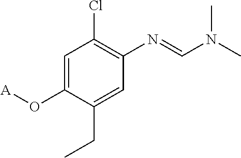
C1=C(O[A])C(CC)=CC(N=CN(C)C)=C1Cl
